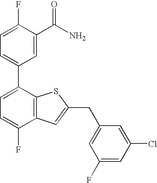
C1=C(F)C(C(N)=O)=CC(C2=CC=C(F)C3=C2SC(CC2=CC(F)=CC(Cl)=C2)=C3)=C1
